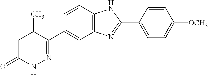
C1=CC2=C(C=C1C1=NNC(=O)CC1C)N=C(C1=CC=C([OCH3])C=C1)N2
